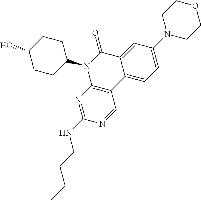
N1(C2CCC(O)CC2)C2=C(C3=CC=C(N4CCOCC4)C=C3C1=O)C=NC(NCCCC)=N2
